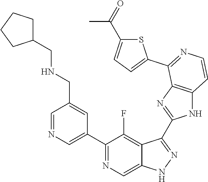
C1=NC=C(C2=NC=C3C(=C2F)C(C2=NC4=C(N2)C=CN=C4C2=CC=C(C(=O)C)S2)=NN3)C=C1CNCC1CCCC1
